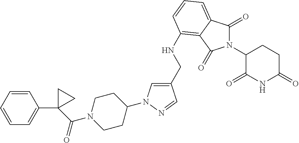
C1(CNC2=C3C(=CC=C2)C(=O)N(C2C(=O)NC(=O)CC2)C3=O)=CN(C2CCN(C(=O)C3(C4=CC=CC=C4)CC3)CC2)N=C1
